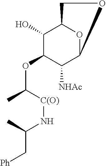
C1(O)C(OC(C)[C(O)]NC(C)C[Ph])C([NHAc])C2OC1CO2
